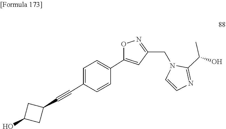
C1(C(C)O)=NC=CN1CC1=NOC(C2=CC=C(C#CC3CC(O)C3)C=C2)=C1
